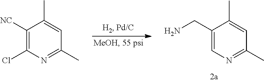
C1(CN)=CN=C(C)C=C1C.C1([NC])=C(Cl)N=C(C)C=C1C
